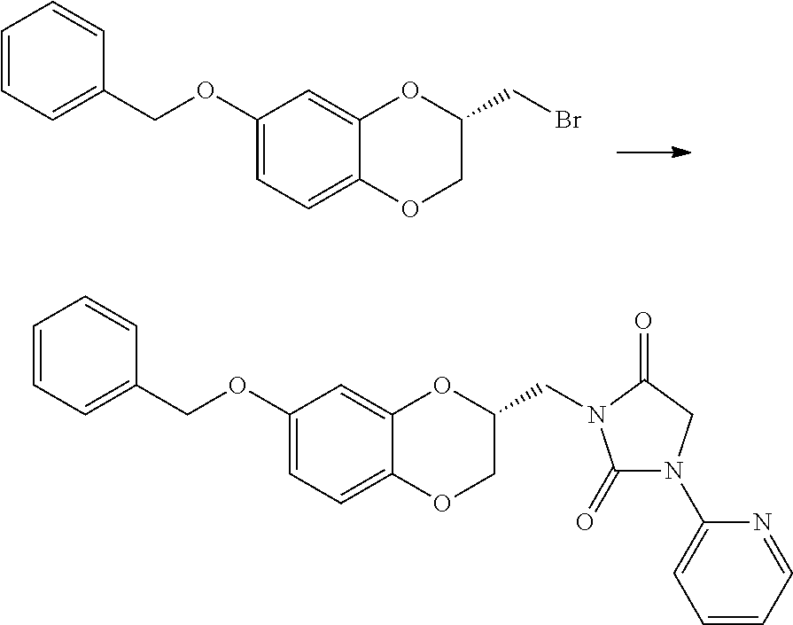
C1=CC=C(COC2=CC=C3C(=C2)OC(CBr)CO3)C=C1.C1=CC=C(COC2=CC=C3C(=C2)OC(CN2C(=O)N(C4=CC=CC=N4)CC2=O)CO3)C=C1
